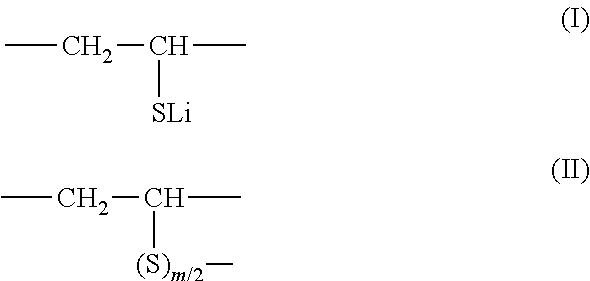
CCC(C)[SLi].CCC(C)[(S)m/2]C
